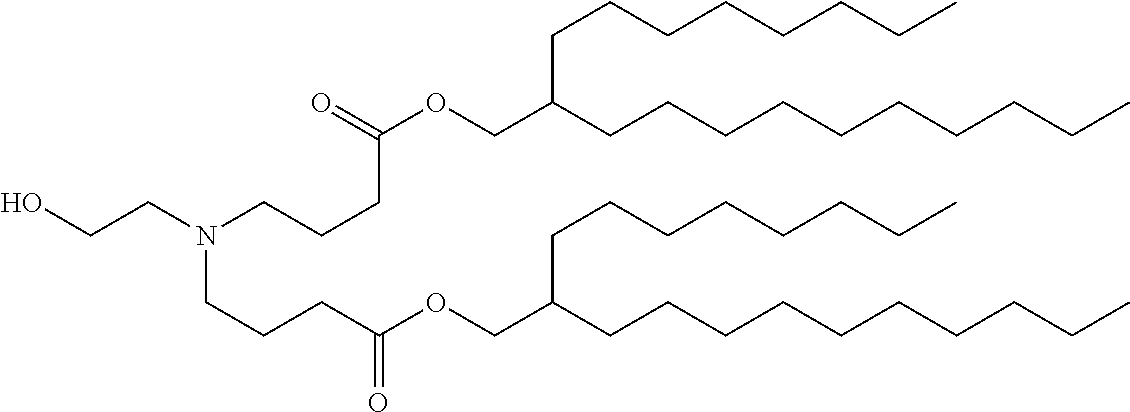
C(N(CCCC(OCC(CCCCCCCCCC)CCCCCCCC)=O)CCCC(OCC(CCCCCCCCCC)CCCCCCCC)=O)CO
